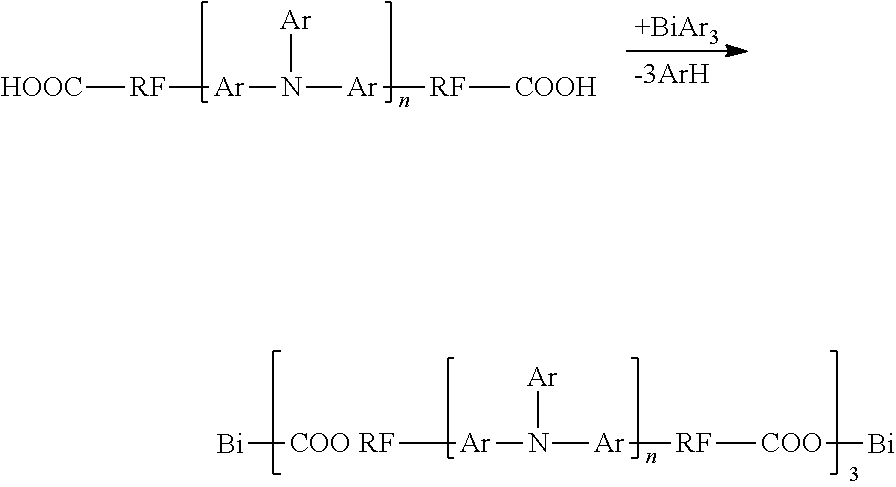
[HOOC][RF][Ar]N([Ar][RF][COOH])[Ar].[+BiAr3].[COO RF]([Ar]N([Ar][RF][COO][Bi])[Ar])[Bi]
